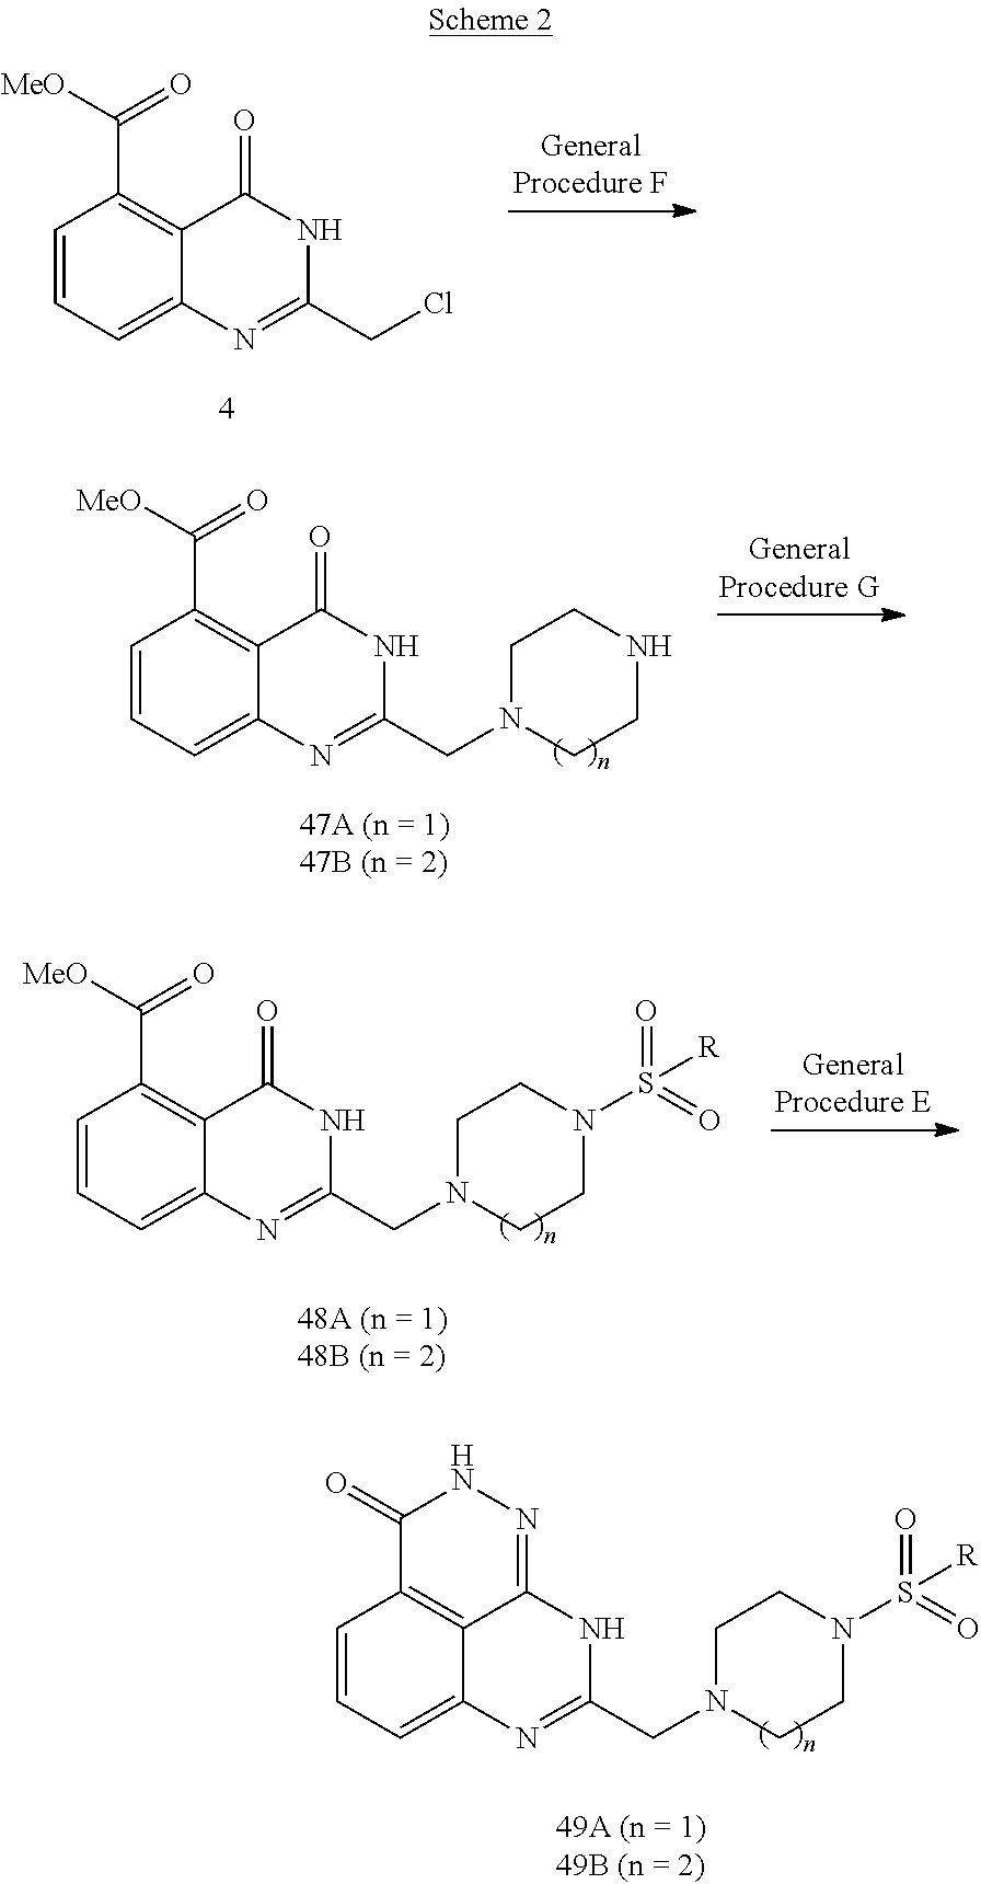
C1=CC=C2C(=C1C([MeO])=O)C(=O)NC(CCl)=N2.C1=CC=C2C(=C1C([MeO])=O)C(=O)NC(CN1CCNCC1)=N2.C1=CC=C2C(=C1C([MeO])=O)C(=O)NC(CN1CCN(S(=O)(=O)[R])CC1)=N2.C1=CC=C2C3=C1C(=O)NN=C3NC(CN1CCN(S(=O)(=O)[R])CC1)=N2
